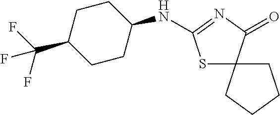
S1C2(C(=O)N=C1NC1CCC(C(F)(F)F)CC1)CCCC2
